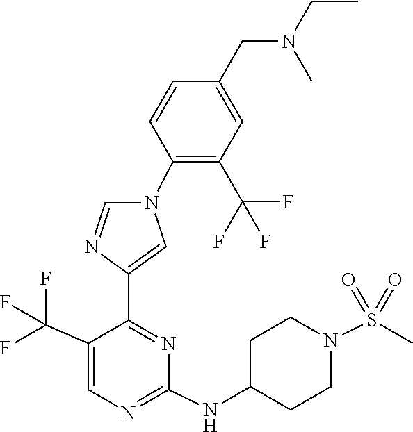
C1(NC2CCN(S(=O)(=O)C)CC2)=NC=C(C(F)(F)F)C(C2=CN(C3=C(C(F)(F)F)C=C(CN(CC)C)C=C3)C=N2)=N1
